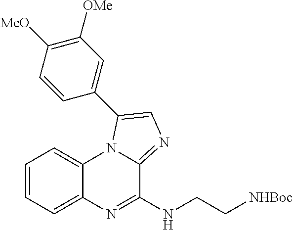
C1=CC=C2C(=C1)N1C(=NC=C1C1=CC([OMe])=C([MeO])C=C1)C(NCC[NHBoc])=N2
